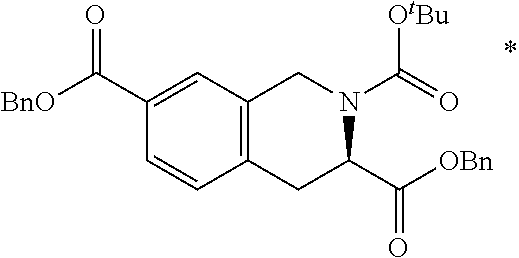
C12=C(CC(C([OBn])=O)N(C(=O)[OtBu])C1)C=CC(C([BnO])=O)=C2
